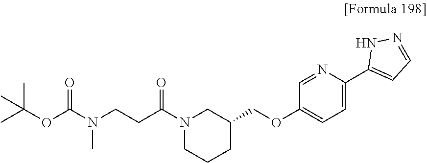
C1(COC2=CC=C(C3=CC=NN3)N=C2)CCCN(C(CCN(C)C(=O)OC(C)(C)C)=O)C1
